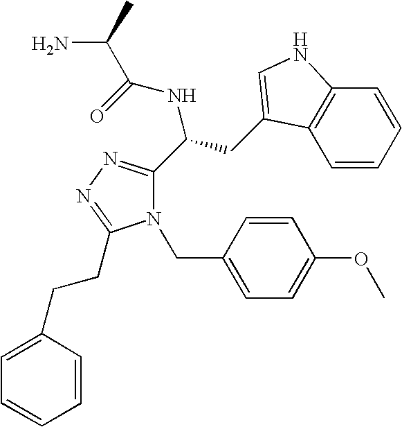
N1(CC2=CC=C(OC)C=C2)C(C(CC2=CNC3=C2C=CC=C3)NC(=O)C(C)N)=NN=C1CCC1=CC=CC=C1
